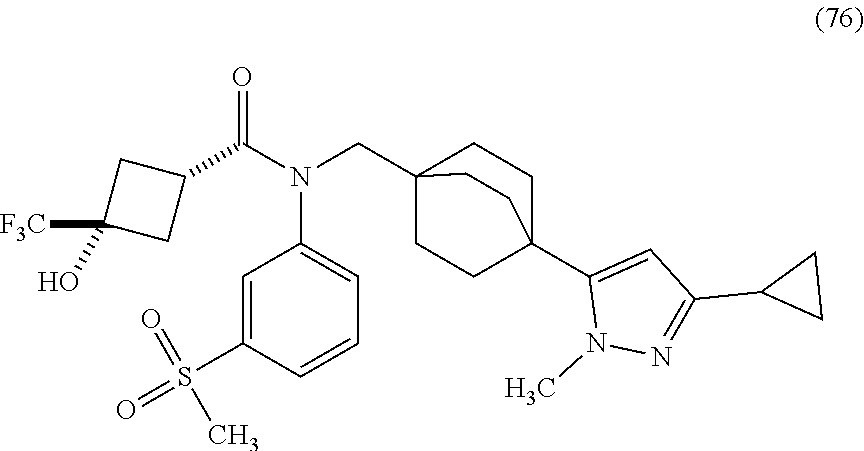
S(=O)(=O)(C)C1=CC(N(C(=O)C2CC(O)([F3C])C2)CC23CCC(C4=CC(C5CC5)=NN4C)(CC2)CC3)=CC=C1
